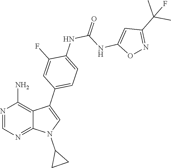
N1=C2N(C3CC3)C=C(C3=CC=C(NC(=O)NC4=CC(C(C)(F)C)=NO4)C(F)=C3)C2=C(N)N=C1
